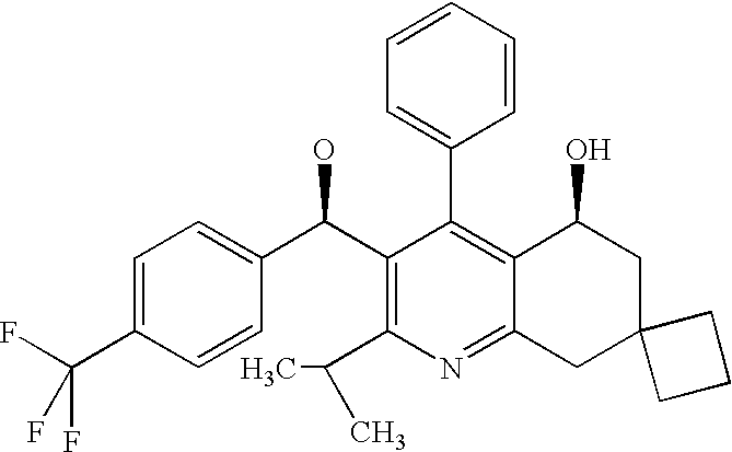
C1(C2=C3C(=NC(C(C)C)=C2C(C2=CC=C(C(F)(F)F)C=C2)O)CC2(CC3O)CCC2)=CC=CC=C1
